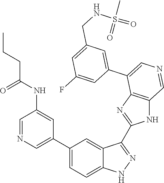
C1(C2=CN=CC(NC(CCC)=O)=C2)=CC=C2C(=C1)C(C1=NC3=C(N1)C=NC=C3C1=CC(CNS(=O)(C)=O)=CC(F)=C1)=NN2
